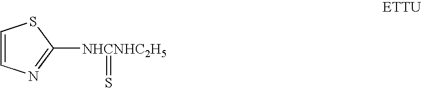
C1=CN=C([NHCNHC2H5]=S)S1
